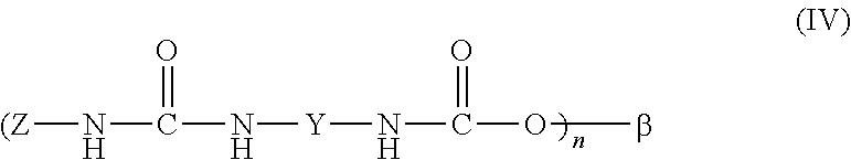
N([(Z])C(N[Y]NC(Ob)=O)=O
